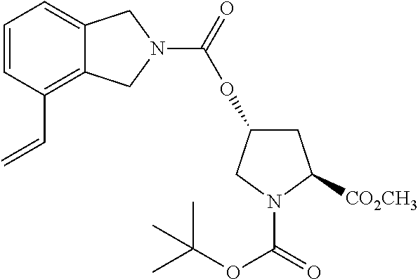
C1=CC(C=C)=C2C(=C1)CN(C(=O)OC1CC([CO2CH3])N(C(=O)OC(C)(C)C)C1)C2
